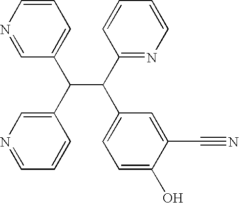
C1=CN=CC(C(C2=CN=CC=C2)C(C2=NC=CC=C2)C2=CC=C(O)C(C#N)=C2)=C1
